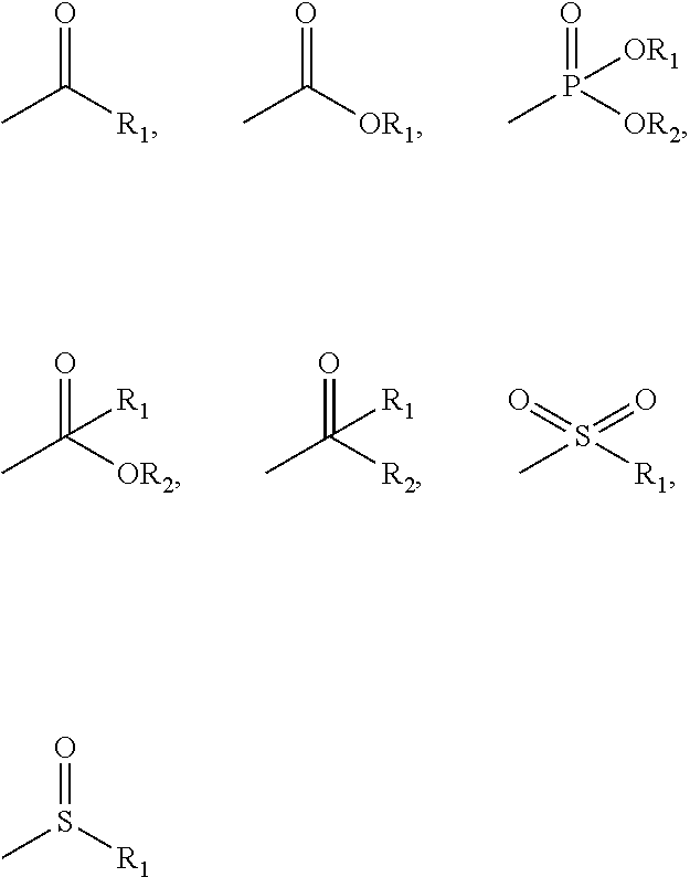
CC([R1])=O.CC([OR1])=O.CP([OR2])(=O)[OR1].CC([OR2])(=O)[R1].CC([R2])(=O)[R1].CS([R1])(=O)=O.CS([R1])=O
